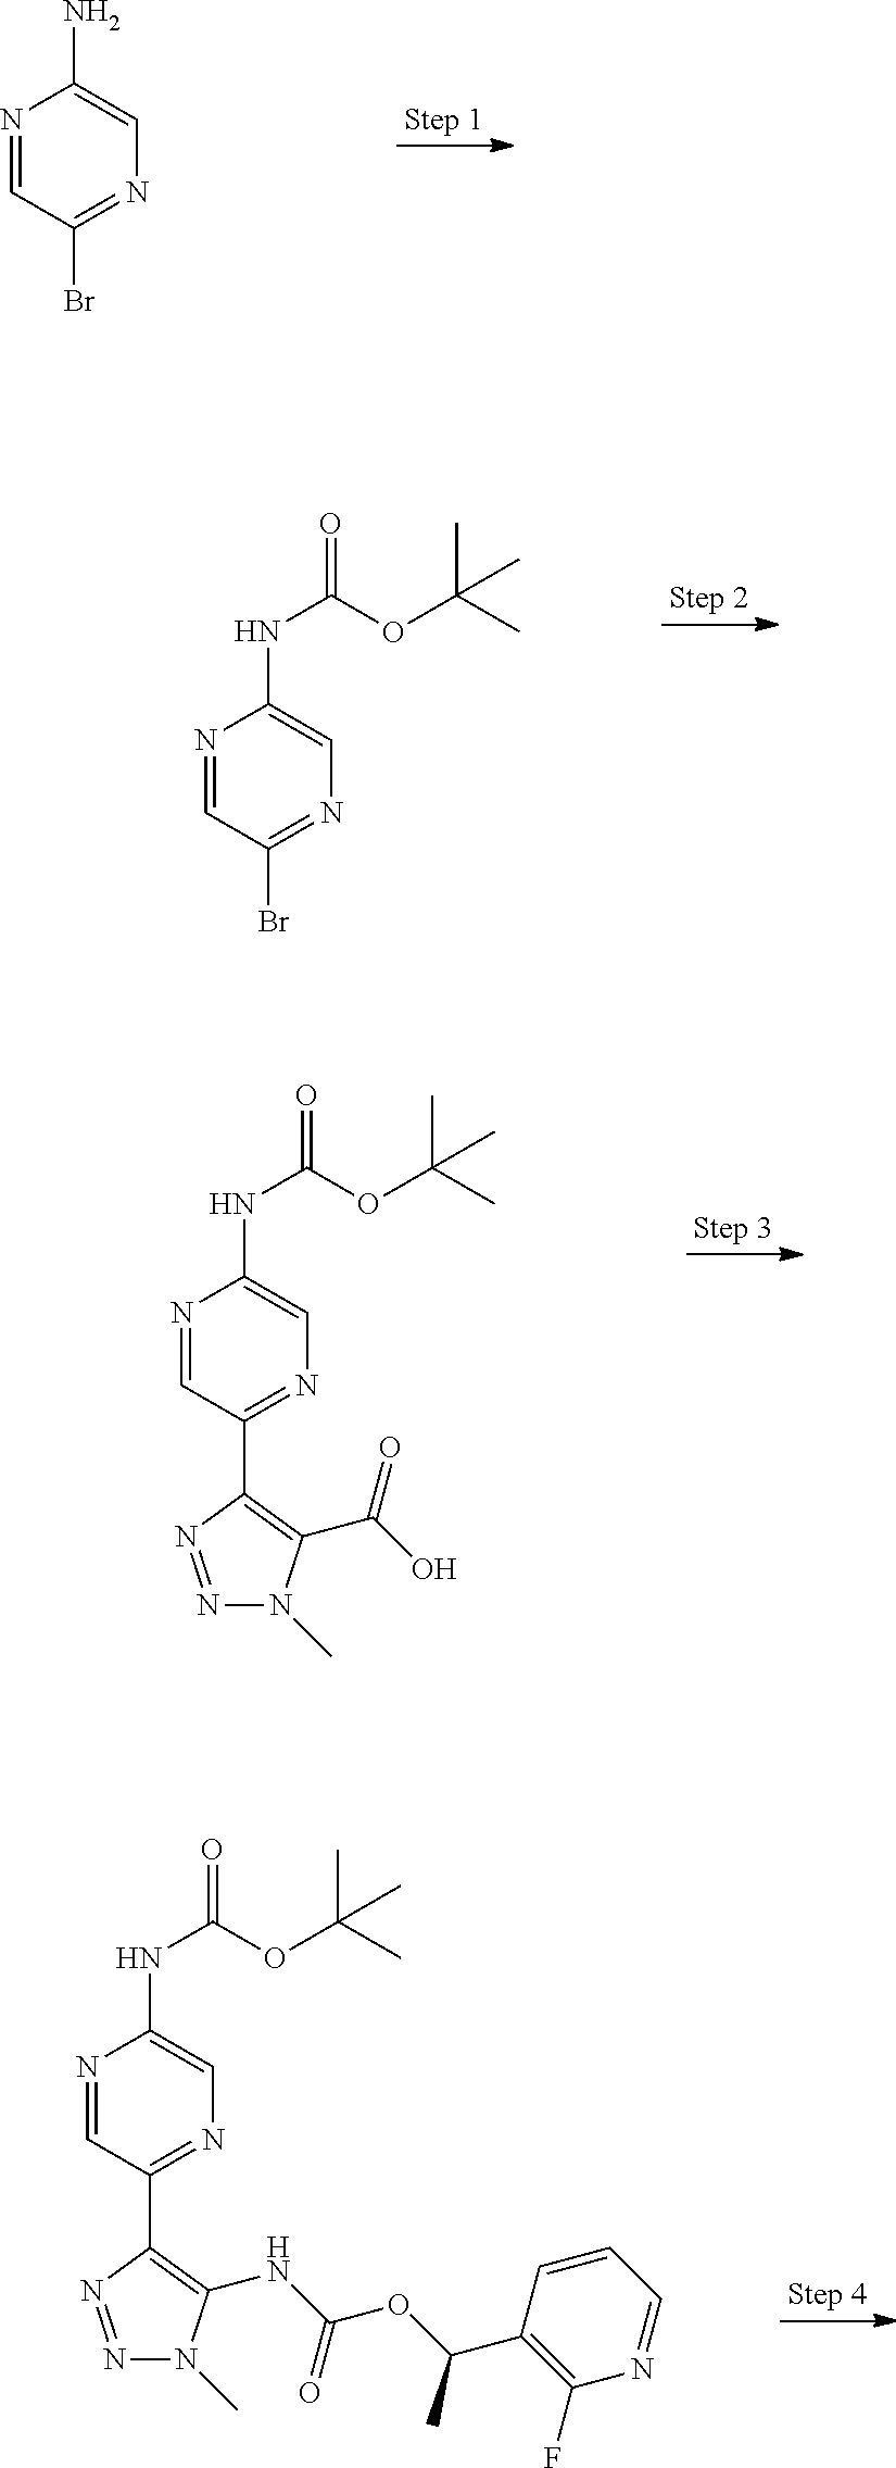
N1=CC(Br)=NC=C1N.N1=CC(Br)=NC=C1NC(=O)OC(C)(C)C.N1=CC(C2=C(C(O)=O)N(C)N=N2)=NC=C1NC(=O)OC(C)(C)C.N1=CC(C2=C(NC(OC(C3=C(F)N=CC=C3)C)=O)N(C)N=N2)=NC=C1NC(=O)OC(C)(C)C
